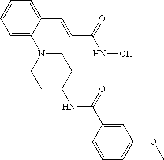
C1=C(C=CC(NO)=O)C(N2CCC(NC(=O)C3=CC(OC)=CC=C3)CC2)=CC=C1
